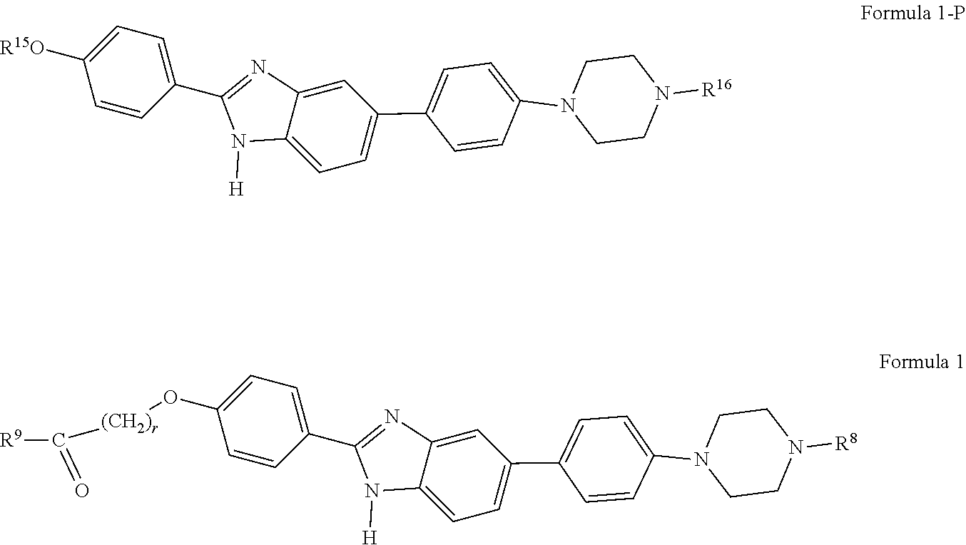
C1=C(C2=CC=C(N3CCN([R8])CC3)C=C2)C=C2C(=C1)N([H])C(C1=CC=C(O[(CH2)r]C([R9])=O)C=C1)=N2.C1=C(C2=CC=C(N3CCN([R16])CC3)C=C2)C=C2C(=C1)N([H])C(C1=CC=C([R15O])C=C1)=N2
